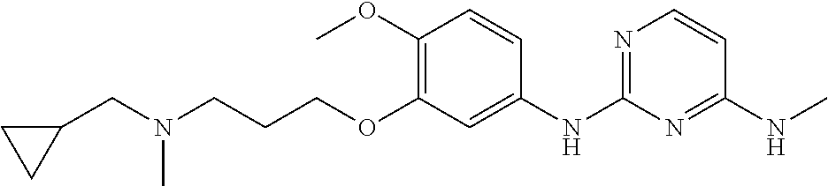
C1(OC)=C(OCCCN(CC2CC2)C)C=C(NC2=NC=CC(NC)=N2)C=C1
